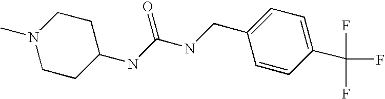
N1(C)CCC(NC(NCC2=CC=C(C(F)(F)F)C=C2)=O)CC1
